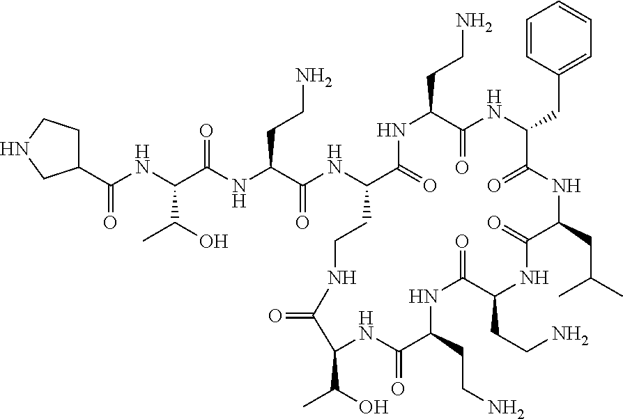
C(NC(C(NC(C(NC1C(=O)NC(CCN)C(=O)NC(CC2=CC=CC=C2)C(=O)NC(CC(C)C)C(=O)NC(CCN)C(=O)NC(CCN)C(=O)NC(C(O)C)C(=O)NCC1)=O)CCN)=O)C(O)C)(=O)C1CCNC1
